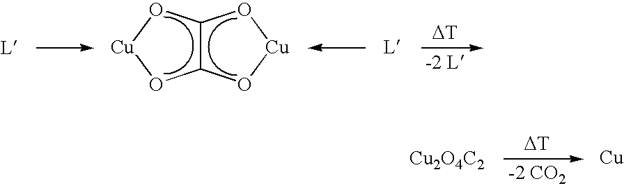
[Cu2O4C2].[DT].[Cu].C12C(O[Cu]O1)O[Cu]O2.[DT]
